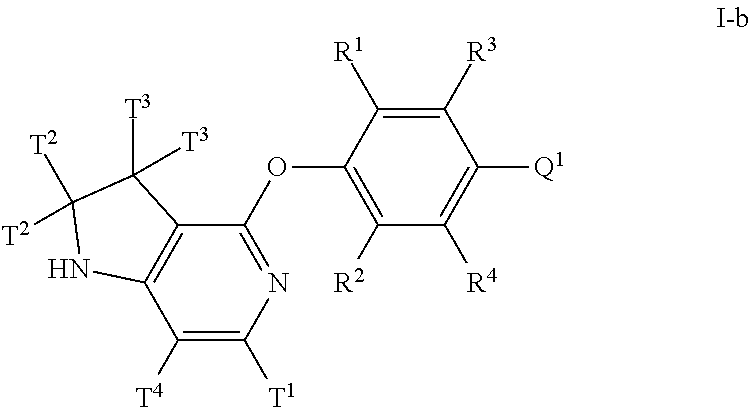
C1([R3])=C([R1])C(OC2=NC([T1])=C([T4])C3=C2C([T3])([T3])C([T2])([T2])N3)=C([R2])C([R4])=C1[Q1]
